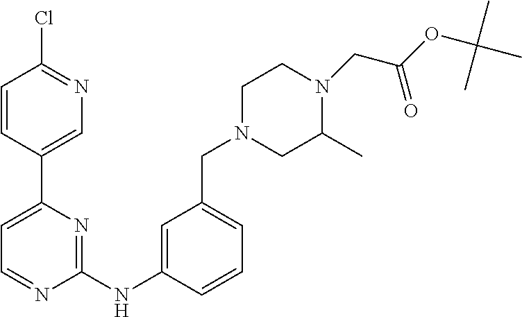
C1=CC(C2=CC=NC(NC3=CC(CN4CC(C)N(CC(OC(C)(C)C)=O)CC4)=CC=C3)=N2)=CN=C1Cl
